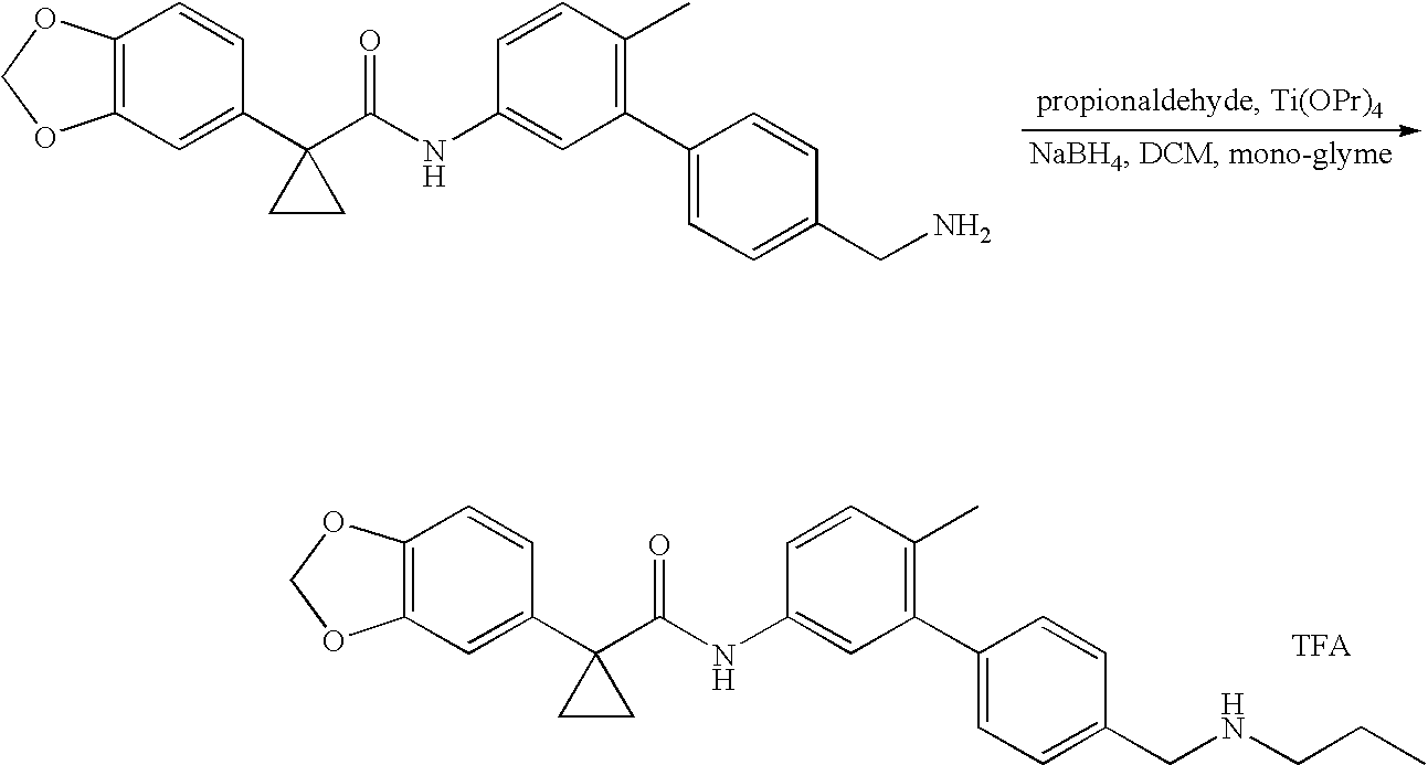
C12=C(C=C(C3(C(NC4=CC(C5=CC=C(CN)C=C5)=C(C)C=C4)=O)CC3)C=C1)OCO2.C12=C(C=C(C3(C(NC4=CC(C5=CC=C(CNCCC)C=C5)=C(C)C=C4)=O)CC3)C=C1)OCO2
